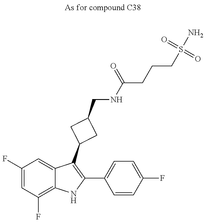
C1(F)=CC(F)=C2C(=C1)C(C1CC(CNC(CCCS(N)(=O)=O)=O)C1)=C(C1=CC=C(F)C=C1)N2
